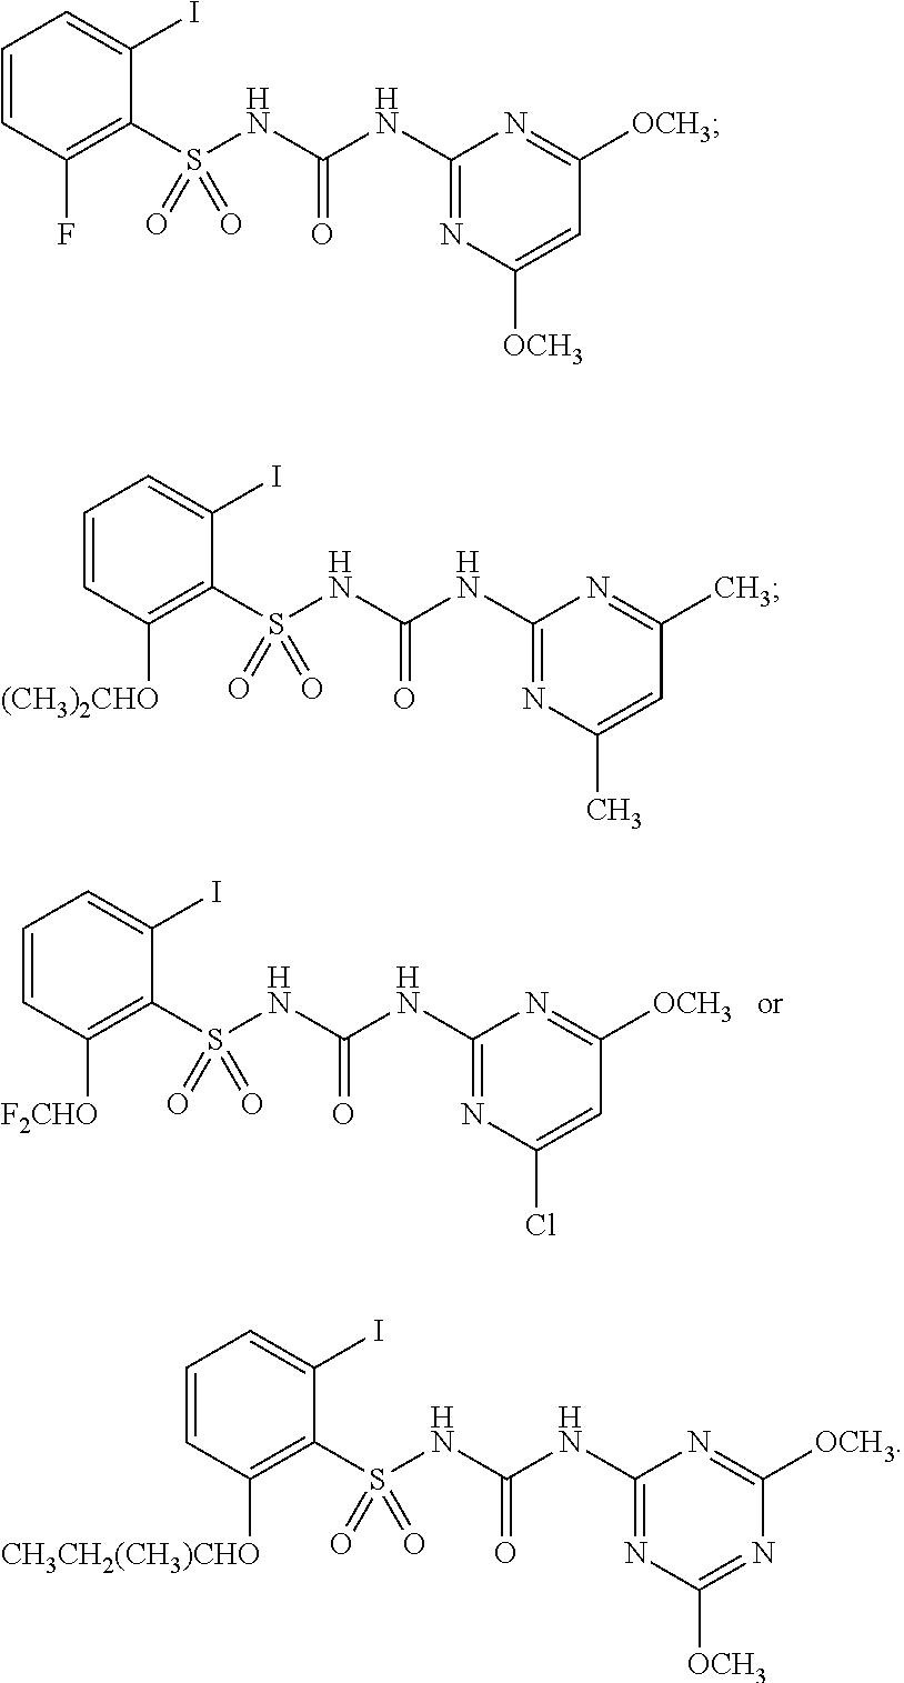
C1=CC([F2CHO])=C(S(NC(=O)NC2=NC(Cl)=CC([OCH3])=N2)(=O)=O)C(I)=C1.C1=CC(F)=C(S(NC(=O)NC2=NC([OCH3])=CC([OCH3])=N2)(=O)=O)C(I)=C1.C1=CC([(CH3)2CHO])=C(S(NC(=O)NC2=NC(C)=CC(C)=N2)(=O)=O)C(I)=C1.C1=CC([CH3CH2(CH3)CHO])=C(S(NC(=O)NC2=NC([OCH3])=NC([OCH3])=N2)(=O)=O)C(I)=C1
